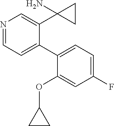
N1=CC=C(C2=CC=C(F)C=C2OC2CC2)C(C2(N)CC2)=C1
